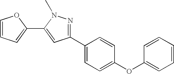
C1=CC=CC(OC2=CC=C(C3=NN(C)C(C4=CC=CO4)=C3)C=C2)=C1
